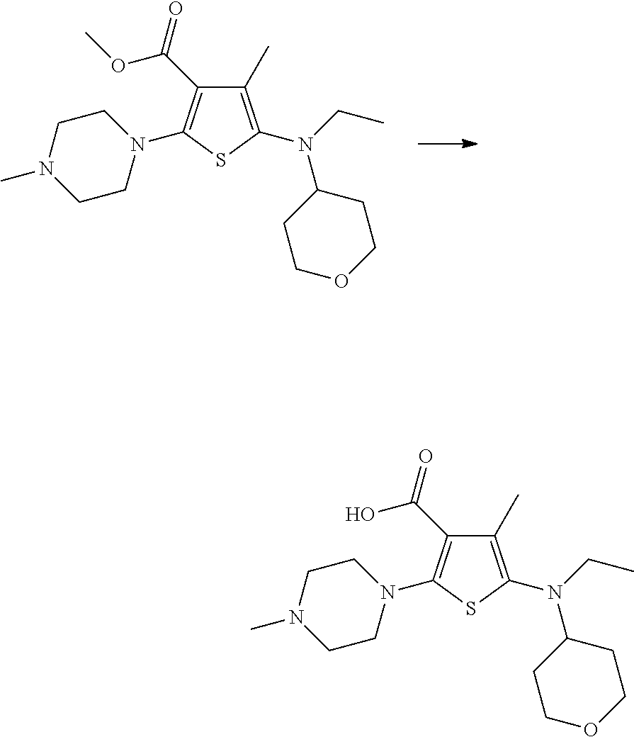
C1(C)=C(N(CC)C2CCOCC2)SC(N2CCN(C)CC2)=C1C(O)=O.C1(C)=C(N(CC)C2CCOCC2)SC(N2CCN(C)CC2)=C1C(OC)=O
